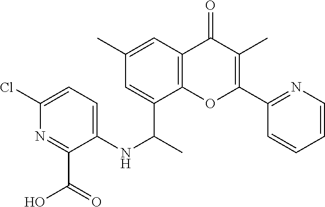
C12=C(C=C(C)C=C1C(C)NC1=CC=C(Cl)N=C1C(=O)O)C(=O)C(C)=C(C1=NC=CC=C1)O2
